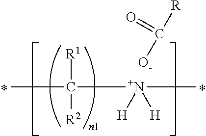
CC([N+](C)([H])[H])([R1])[R2].[O-]C([R])=O
